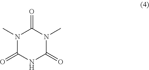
N1(C)C(=O)NC(=O)N(C)C1=O
